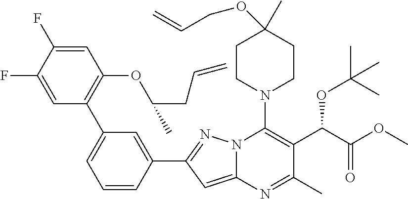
C1CN(C2=C(C(C(OC)=O)OC(C)(C)C)C(C)=NC3=CC(C4=CC(C5=C(OC(CC=C)C)C=C(F)C(F)=C5)=CC=C4)=NN32)CCC1(C)OCC=C
